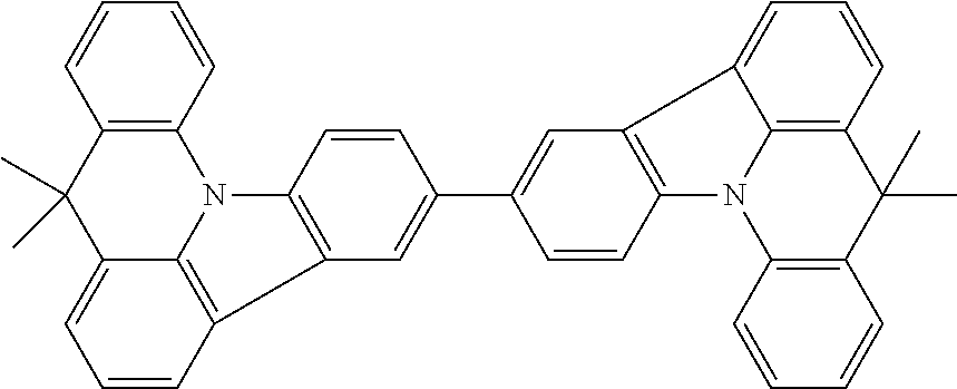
C12=C(N3C4=C(C=CC=C14)C(C)(C)C1=C3C=CC=C1)C=CC(C1=CC3=C(C=C1)N1C4=C3C=CC=C4C(C)(C)C3=C1C=CC=C3)=C2
